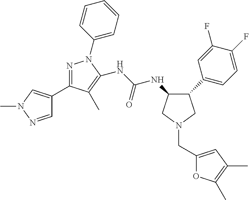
C1(NC(NC2=C(C)C(C3=CN(C)N=C3)=NN2C2=CC=CC=C2)=O)C(C2=CC=C(F)C(F)=C2)CN(CC2=CC(C)=C(C)O2)C1
